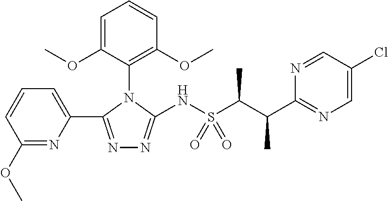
C1(OC)=NC(C2=NN=C(NS(C(C(C3=NC=C(Cl)C=N3)C)C)(=O)=O)N2C2=C(OC)C=CC=C2OC)=CC=C1
